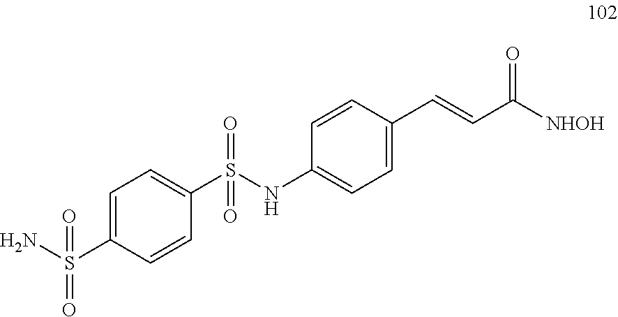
S(=O)(NC1=CC=C(C=CC([NHOH])=O)C=C1)(=O)C1=CC=C(S(N)(=O)=O)C=C1
